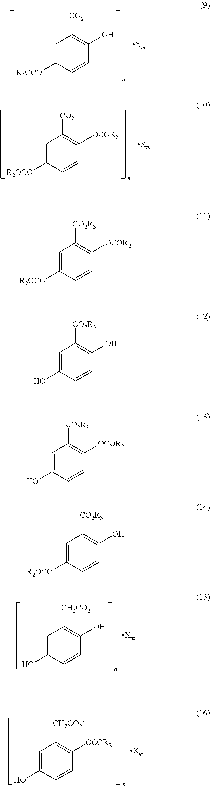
C1=C(O)C=CC([OCOR2])=C1[CO2R3].C1=C([R2OCO])C=CC(O)=C1[CO2R3].C1=C([R2OCO])C=CC([OCOR2])=C1[CO2R3].C1=C(O)C=CC(O)=C1[CO2R3].C1=C([R2OCO])C=CC(O)=C1[CO2-].C1=C([R2OCO])C=CC([OCOR2])=C1[CO2-].C1=C(O)C=CC(O)=C1[CH2CO2-].C1=C(O)C=CC([OCOR2])=C1[CH2CO2-]
